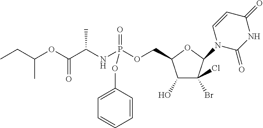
C1(O)C(Br)(Cl)C(N2C(=O)NC(=O)C=C2)OC1COP(NC(C(OC(CC)C)=O)C)(OC1=CC=CC=C1)=O
